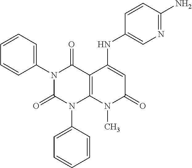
C1(N2C(=O)N(C3=CC=CC=C3)C3=C(C2=O)C(NC2=CN=C(N)C=C2)=CC(=O)N3C)=CC=CC=C1
